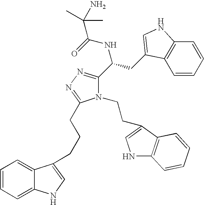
N1(CCC2=CNC3=C2C=CC=C3)C(C(CC2=CNC3=C2C=CC=C3)NC(=O)C(N)(C)C)=NN=C1CCCC1=CNC2=CC=CC=C21
